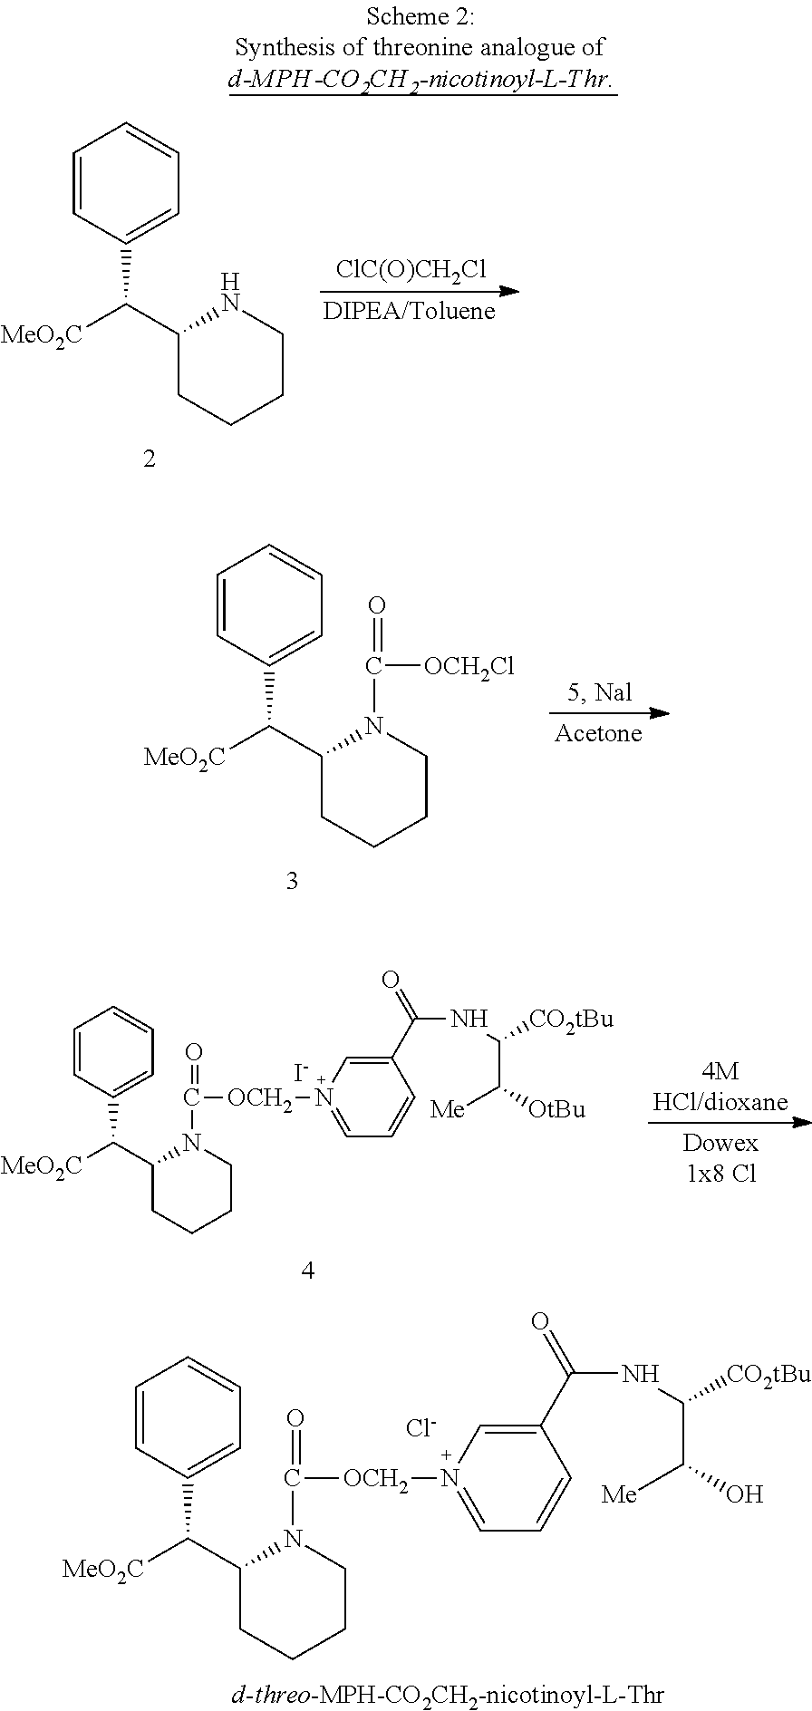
C1=CC(C(C2CCCCN2C([OCH2Cl])=O)[MeO2C])=CC=C1.C1=CC(C(C2CCCCN2C([OCH2]N2=CC=CC(C(NC(C(O)[Me])[CO2tBu])=O)=C2)=O)[MeO2C])=CC=C1.[Cl-].C1=CC(C(C2CCCCN2C([OCH2]N2=CC=CC(C(NC(C([OtBu])[Me])[CO2tBu])=O)=C2)=O)[MeO2C])=CC=C1.[I-].[ClC(O)CH2Cl].C1=CC(C(C2CCCCN2)[MeO2C])=CC=C1
